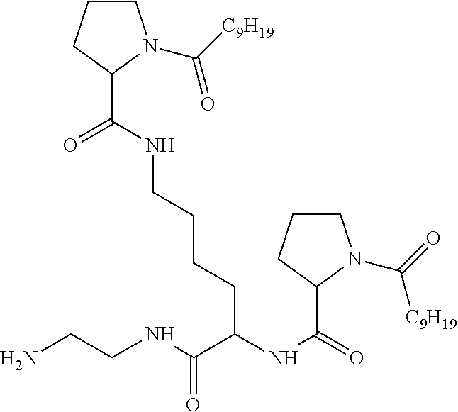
C1CCC(C(NCCCCC(NC(=O)C2N(C(=O)[C9H19])CCC2)C(NCCN)=O)=O)N1C([C9H19])=O
